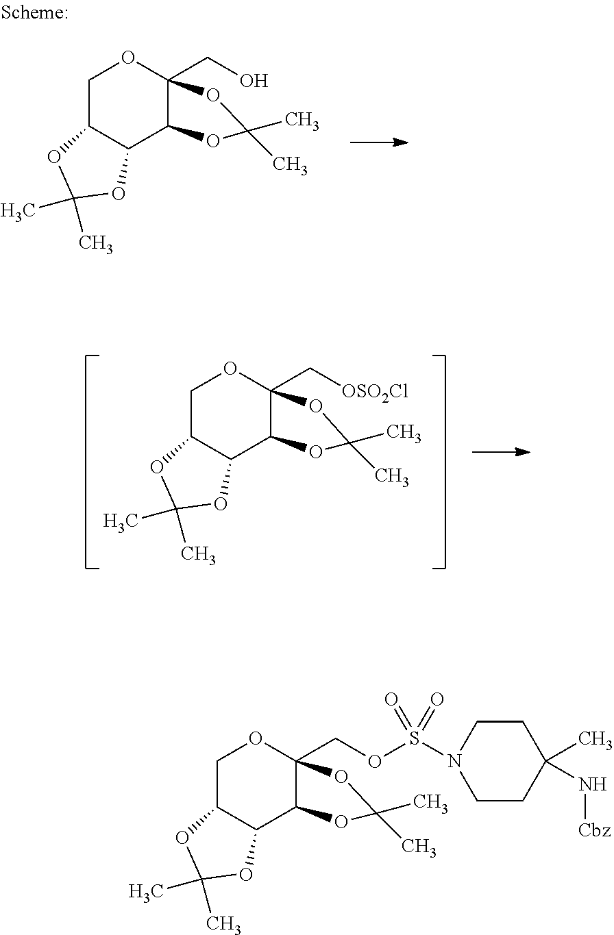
C12C(C3OC(C)(C)OC3(CO)OC1)OC(C)(C)O2.C12C(C3OC(C)(C)OC3(C[OSO2Cl])OC1)OC(C)(C)O2.C12C(C3OC(C)(C)OC3(COS(N3CCC(N[Cbz])(C)CC3)(=O)=O)OC1)OC(C)(C)O2
